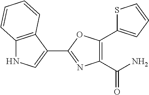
C1(C(N)=O)=C(C2=CC=CS2)OC(C2=CNC3=C2C=CC=C3)=N1
